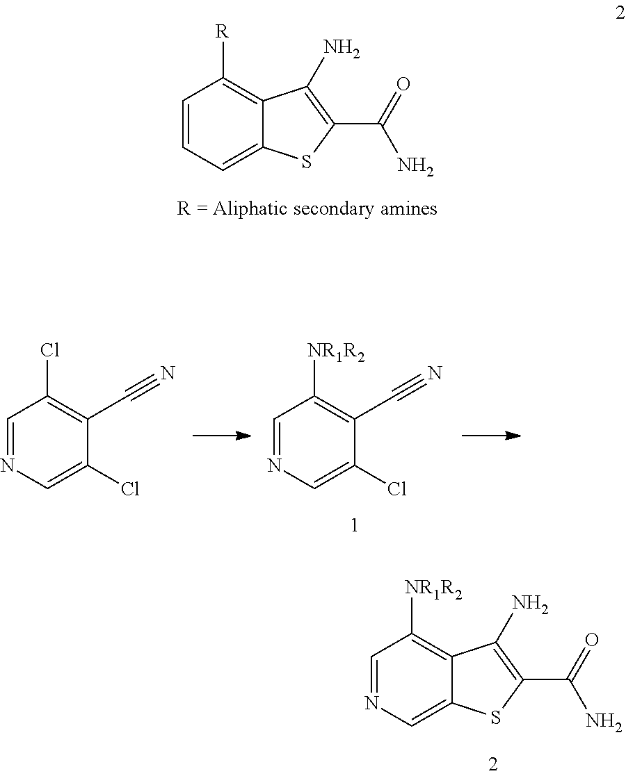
C1=CC=C2C(=C1[R])C(N)=C(C(=O)N)S2.C1=NC=C(Cl)C(C#N)=C1Cl.C1=NC=C(Cl)C(C#N)=C1[NR1R2].C1=NC=C2C(=C1[NR1R2])C(N)=C(C(=O)N)S2
